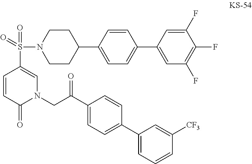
C1CN(S(=O)(=O)C2=CN(CC(C3=CC=C(C4=CC=CC([CF3])=C4)C=C3)=O)C(=O)C=C2)CCC1C1=CC=C(C2=CC(F)=C(F)C(F)=C2)C=C1
